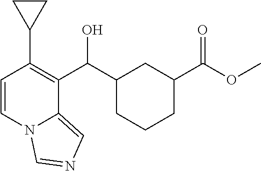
C1(C(C2=C(C3CC3)C=CN3C2=CN=C3)O)CCCC(C(OC)=O)C1
